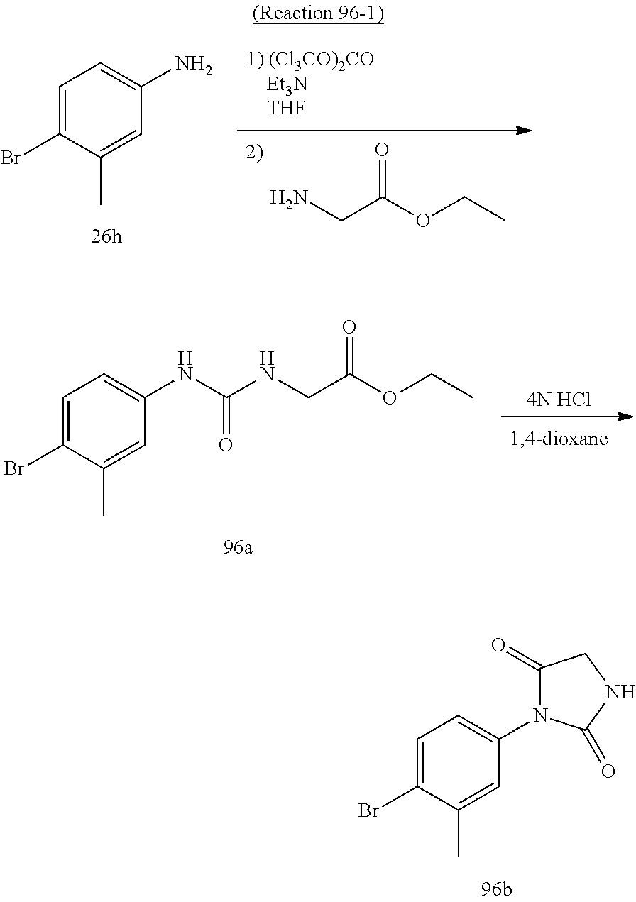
NCC(OCC)=O.C1=C(Br)C(C)=CC(N)=C1.C1=C(Br)C(C)=CC(N2C(=O)CNC2=O)=C1.[4N HCl].C1=C(Br)C(C)=CC(NC(NCC(OCC)=O)=O)=C1
